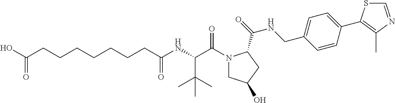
N1(C(C(NC(CCCCCCCC(O)=O)=O)C(C)(C)C)=O)CC(O)CC1C(NCC1=CC=C(C2=C(C)N=CS2)C=C1)=O
